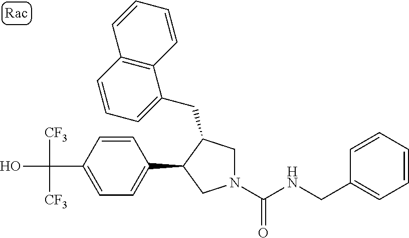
C(C1=CC=C(C2CN(C(=O)NCC3=CC=CC=C3)CC2CC2=CC=CC3=C2C=CC=C3)C=C1)(O)([CF3])[CF3]
